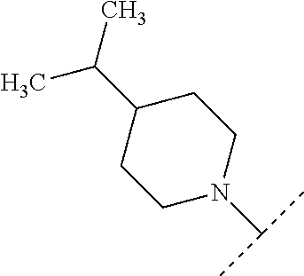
C1(C(C)C)CCN(C(C)C)CC1
